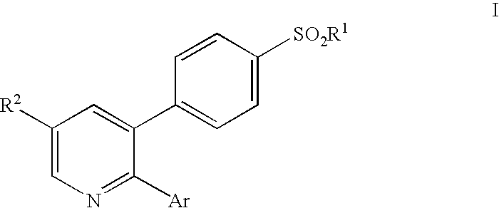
C1=CC([SO2R1])=CC=C1C1=CC([R2])=CN=C1[Ar]
